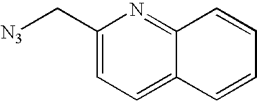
N1=C2C(=CC=C1C[N3])C=CC=C2
